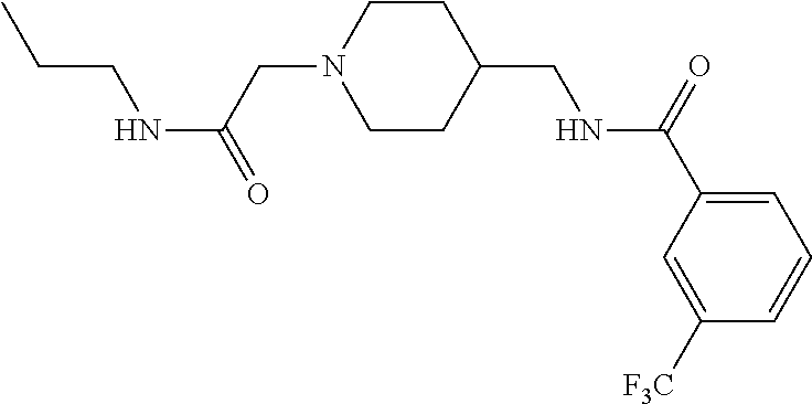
C(CNC(=O)CN1CCC(CNC(C2=CC=CC([F3C])=C2)=O)CC1)C
